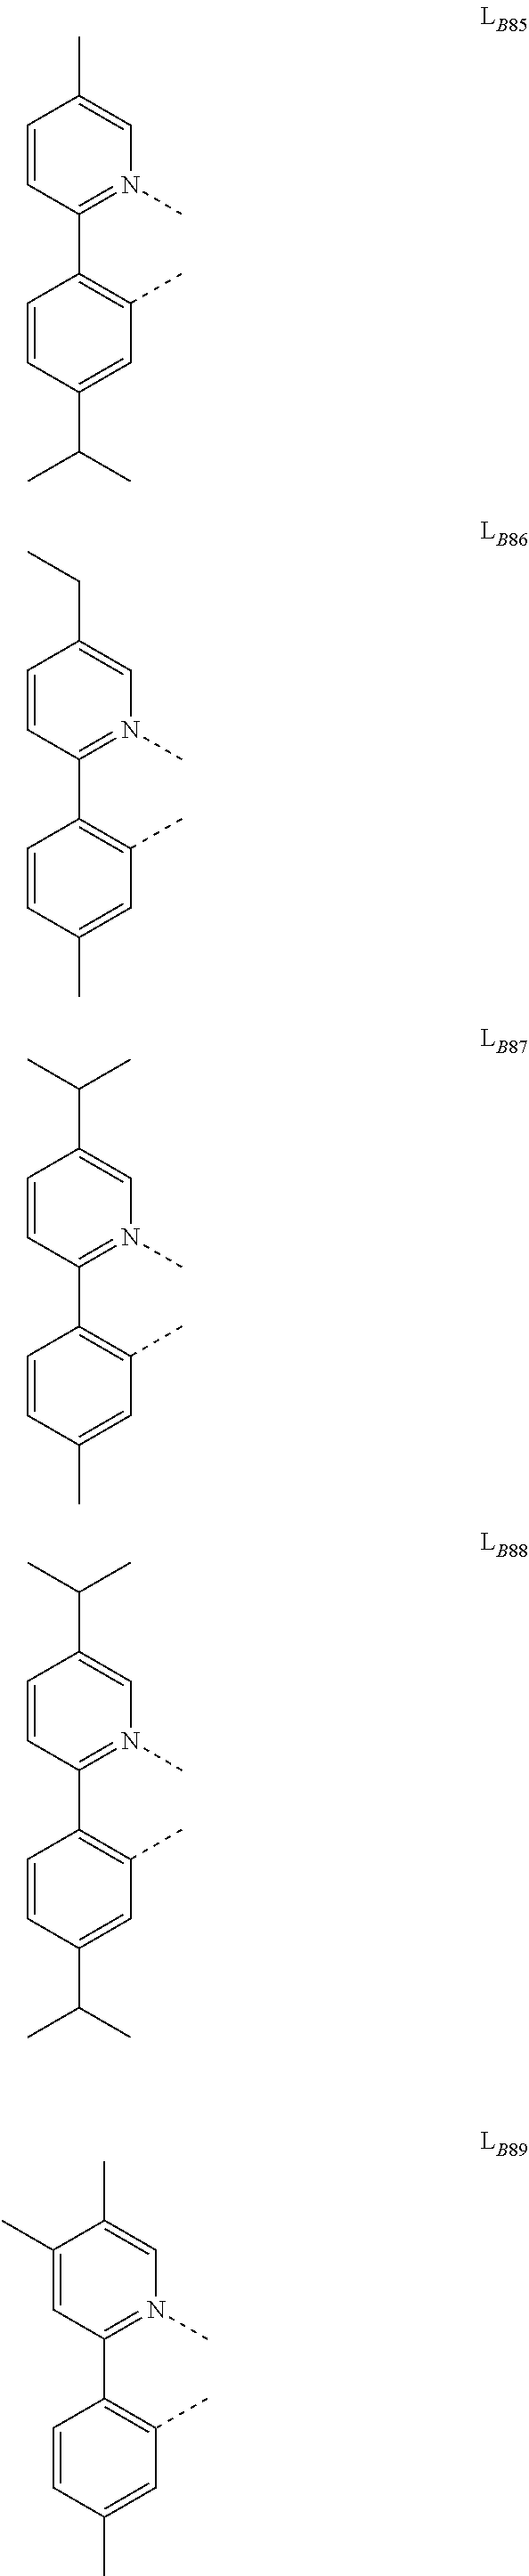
C1=CC(C)=CN(C)=C1C1=C(C)C=C(C(C)C)C=C1.C1=CC(CC)=CN(C)=C1C1=C(C)C=C(C)C=C1.C1=CC(C(C)C)=CN(C)=C1C1=C(C)C=C(C)C=C1.C1=CC(C(C)C)=CN(C)=C1C1=C(C)C=C(C(C)C)C=C1.C1=C(C)C(C)=CN(C)=C1C1=C(C)C=C(C)C=C1
